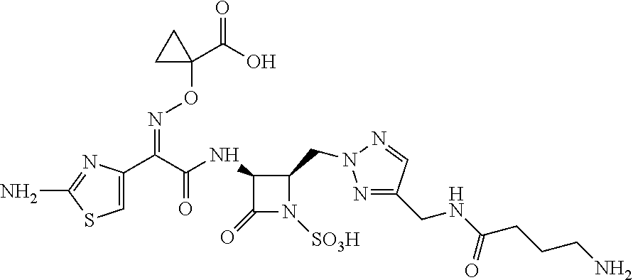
C(C(C1=CSC(N)=N1)=NOC1(C(=O)O)CC1)(=O)NC1C(=O)N([SO3H])C1CN1N=C(CNC(CCCN)=O)C=N1
